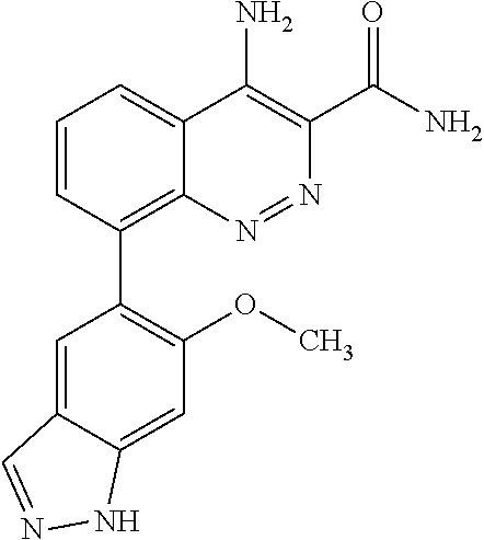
C1=CC(C2=C(OC)C=C3C(=C2)C=NN3)=C2C(=C1)C(N)=C(C(N)=O)N=N2
